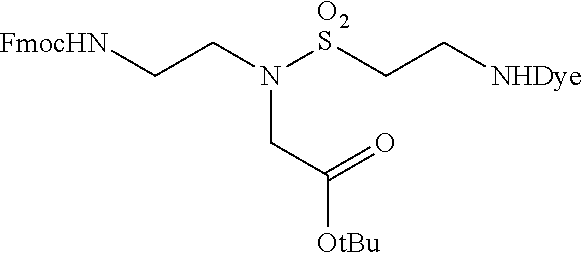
[FmocHN]CCN([O2S]CC[NHDye])CC(=O)[OtBu]
